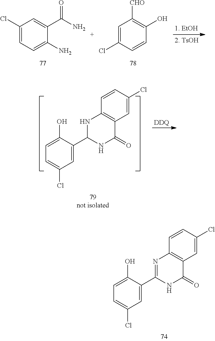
C1(Cl)=CC=C(N)C(C(N)=O)=C1.C1=C(Cl)C=CC(O)=C1[CHO].C1=C(C2=NC3=C(C(=O)N2)C=C(Cl)C=C3)C(O)=CC=C1Cl.C1=C(C2NC(=O)C3=C(N2)C=CC(Cl)=C3)C(O)=CC=C1Cl.[DDQ]
